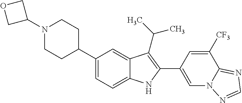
C1(N2CCC(C3=CC=C4C(=C3)C(C(C)C)=C(C3=CN5C(=NC=N5)C([CF3])=C3)N4)CC2)COC1
